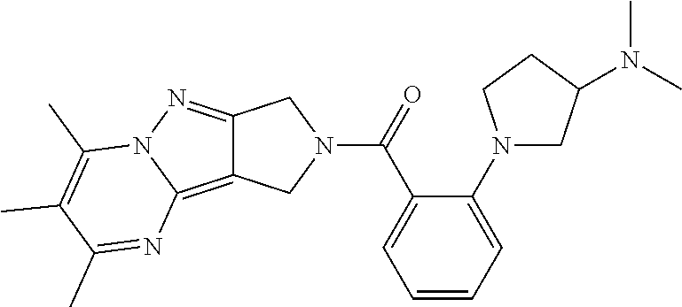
C12=NN3C(=C1CN(C(=O)C1=CC=CC=C1N1CC(N(C)C)CC1)C2)N=C(C)C(C)=C3C
